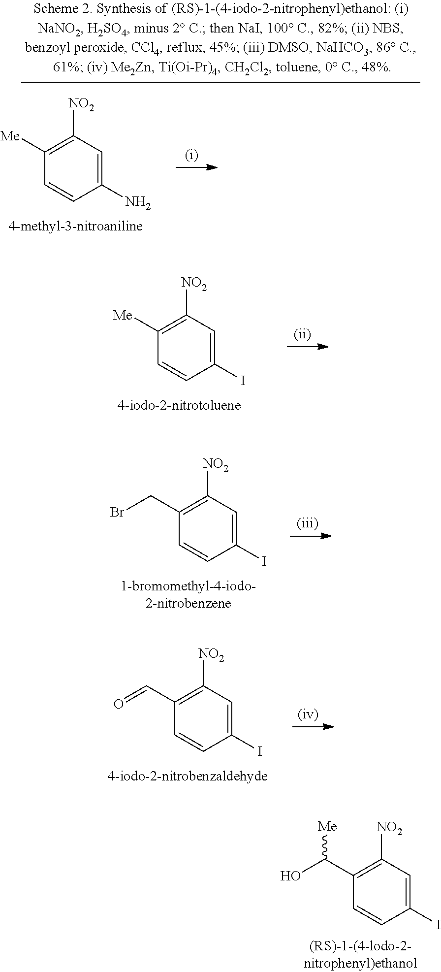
C1([Me])=C([NO2])C=C(I)C=C1.C1(CBr)=C([NO2])C=C(I)C=C1.C1(C=O)=C([NO2])C=C(I)C=C1.C1(C(O)[Me])=C([NO2])C=C(I)C=C1.C1([Me])=C([NO2])C=C(N)C=C1
